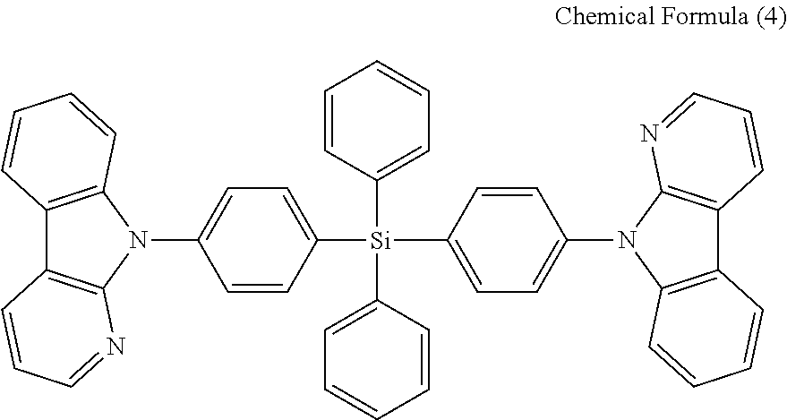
C12=C(N(C3=CC=C([Si](C4=CC=CC=C4)(C4=CC=CC=C4)C4=CC=C(N5C6=C(C7=C5N=CC=C7)C=CC=C6)C=C4)C=C3)C3=C1C=CC=N3)C=CC=C2
